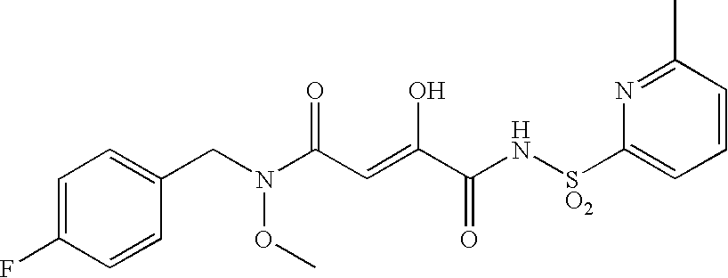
N(CC1=CC=C(F)C=C1)(OC)C(C=C(O)C(N[SO2]C1=CC=CC(C)=N1)=O)=O
